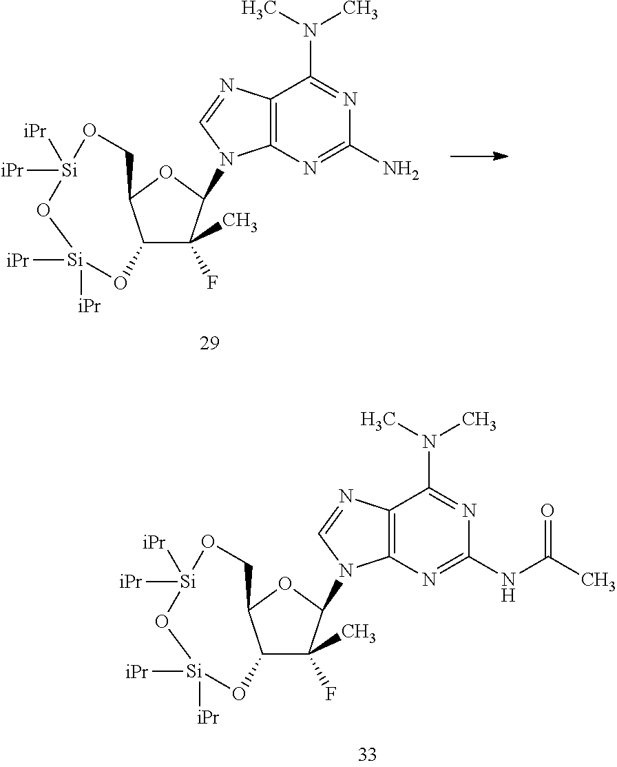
C12C(F)(C)C(N3C4=C(C(N(C)C)=NC(NC(C)=O)=N4)N=C3)OC1CO[Si]([iPr])([iPr])O[Si]([iPr])([iPr])O2.C12C(F)(C)C(N3C4=C(C(N(C)C)=NC(N)=N4)N=C3)OC1CO[Si]([iPr])([iPr])O[Si]([iPr])([iPr])O2
